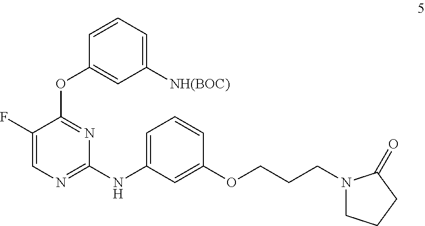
C1(F)=CN=C(NC2=CC=CC(OCCCN3CCCC3=O)=C2)N=C1OC1=CC([NH(BOC)])=CC=C1
